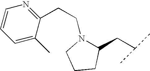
N1(CCC2=NC=CC=C2C)C(CC(C)C)CCC1
